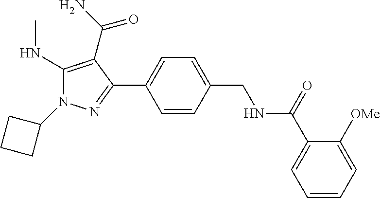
C1(N2C(NC)=C(C(N)=O)C(C3=CC=C(CNC(C4=CC=CC=C4[OMe])=O)C=C3)=N2)CCC1
